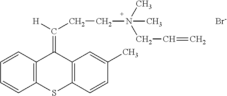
C12=C(C=CC=C1)C(=C(CCN(CC=C)(C)C)[H])C1=C(S2)C=CC(C)=C1.[Br-]
